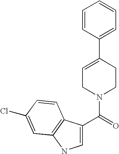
C1=C(C2=CC=CC=C2)CCN(C(=O)C2=CNC3=C2C=CC(Cl)=C3)C1
